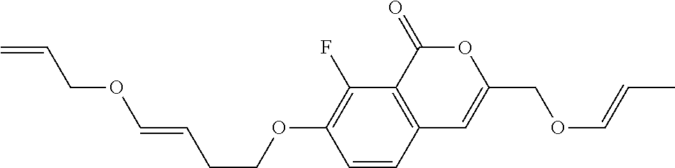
C1=CC2=C(C(F)=C1OCCC=COCC=C)C(=O)OC(COC=CC)=C2
